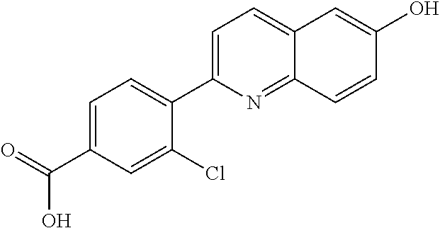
C12=CC=C(C3=CC=C(C(=O)O)C=C3Cl)N=C1C=CC(O)=C2
